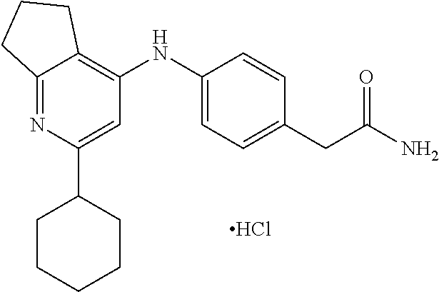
C12=NC(C3CCCCC3)=CC(NC3=CC=C(CC(N)=O)C=C3)=C1CCC2.Cl
